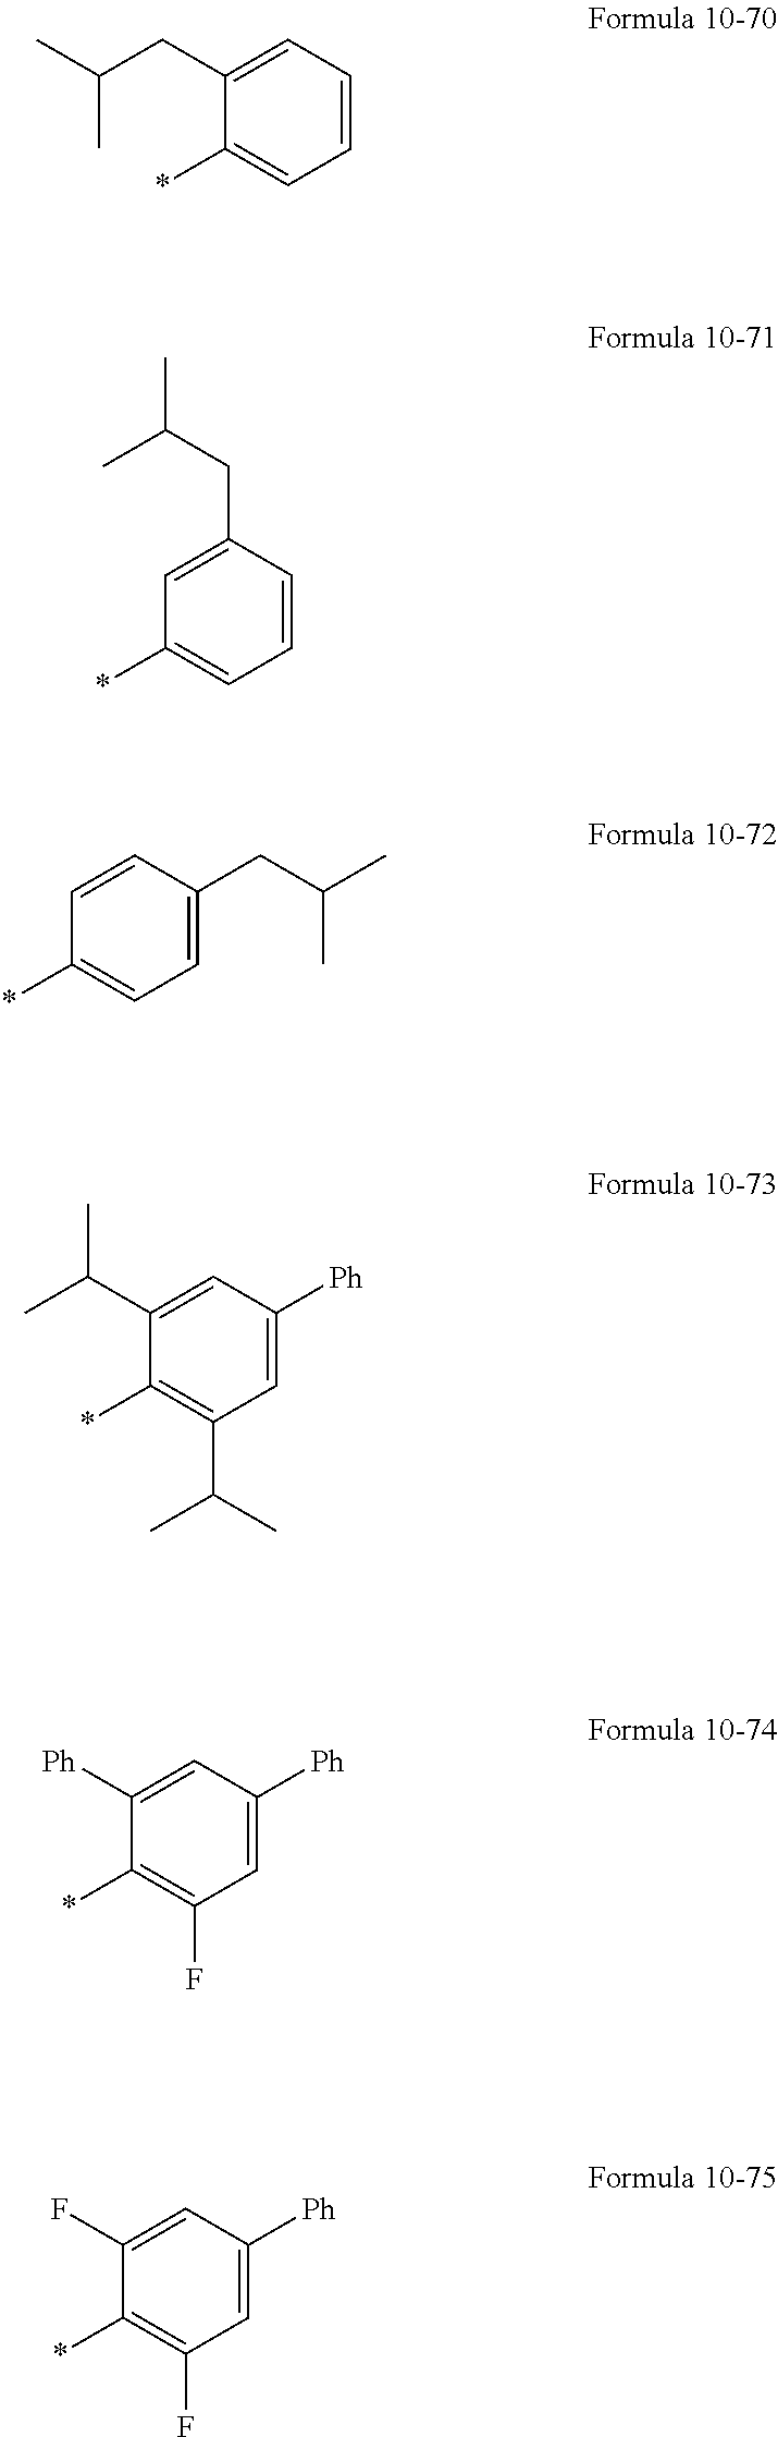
*C1=CC=CC=C1CC(C)C.*C1=CC=CC(CC(C)C)=C1.*C1=CC=C(CC(C)C)C=C1.*C1=C(C(C)C)C=C([Ph])C=C1C(C)C.*C1=C(F)C=C([Ph])C=C1[Ph].*C1=C(F)C=C([Ph])C=C1F
